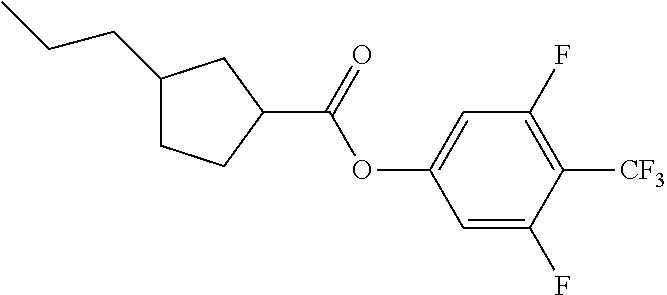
C1(CCC)CCC(C(OC2=CC(F)=C([CF3])C(F)=C2)=O)C1
